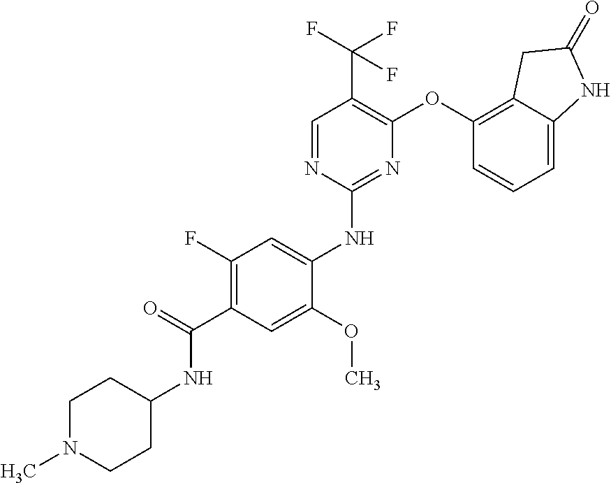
C1(F)=C(C(=O)NC2CCN(C)CC2)C=C(OC)C(NC2=NC(OC3=C4C(=CC=C3)NC(=O)C4)=C(C(F)(F)F)C=N2)=C1
